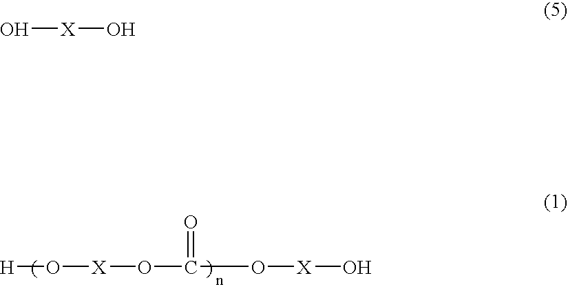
[H]O[X]OC(O[X]O)=O.O[X]O
